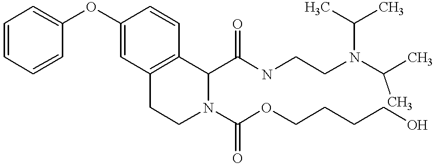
C1=CC=CC(OC2=CC3=C(C=C2)C(C(NCCN(C(C)C)C(C)C)=O)N(C(OCCCCO)=O)CC3)=C1
